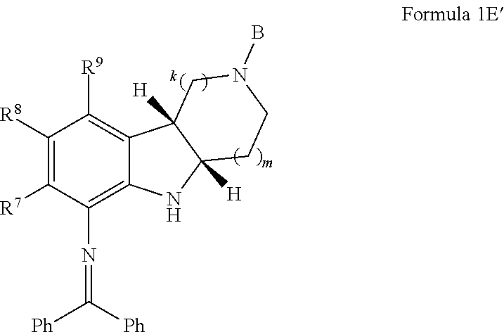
C1([R8])=C([R7])C(N=C([Ph])[Ph])=C2C(=C1[R9])C1([H])C([H])(N2)CCN(B)C1
